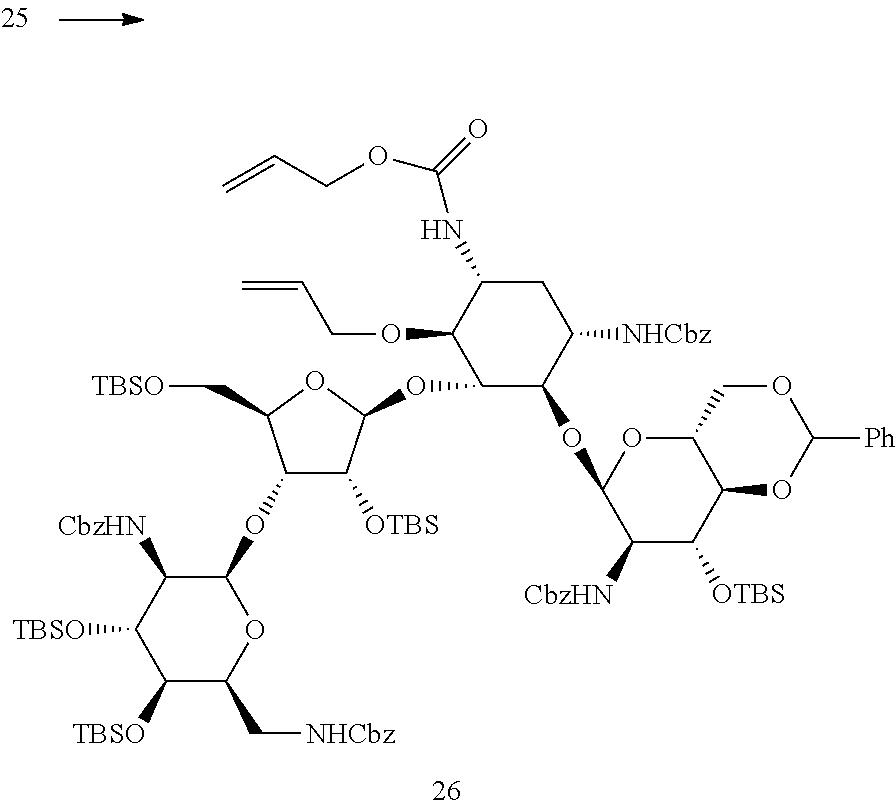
C1([TBSO])C(C[NHCbz])OC(OC2C([OTBS])C(OC3C(OC4C([CbzHN])C([OTBS])C5C(O4)COC([Ph])O5)C([NHCbz])CC(NC(=O)OCC=C)C3OCC=C)OC2C[TBSO])C([CbzHN])C1[TBSO]
